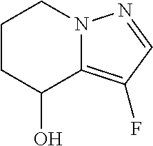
C1CC(O)C2=C(F)C=NN2C1
